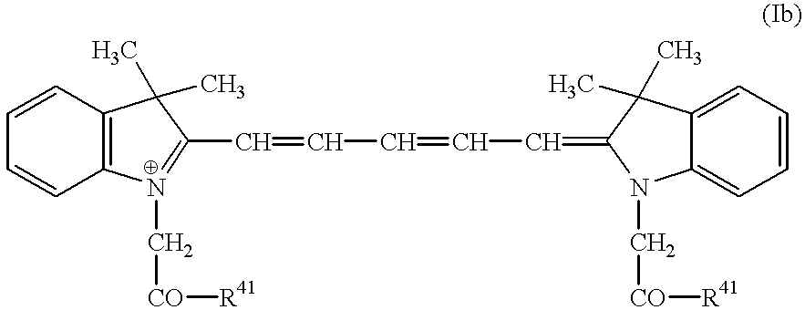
C1=CC2=C(C=C1)N(C[CO][R41])=C(C=CC=CC=C1C(C)(C)C3=CC=CC=C3N1C[CO][R41])C2(C)C
